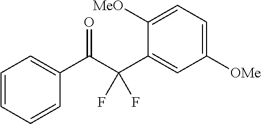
C1=CC=CC(C(C(C2=CC([OMe])=CC=C2[MeO])(F)F)=O)=C1
